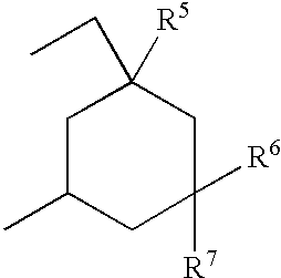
C1C(C)CC([R7])([R6])CC1(CC)[R5]
